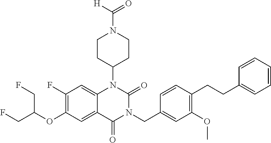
C12=CC(F)=C(OC(CF)CF)C=C1C(=O)N(CC1=CC(OC)=C(CCC3=CC=CC=C3)C=C1)C(=O)N2C1CCN(C([H])=O)CC1
